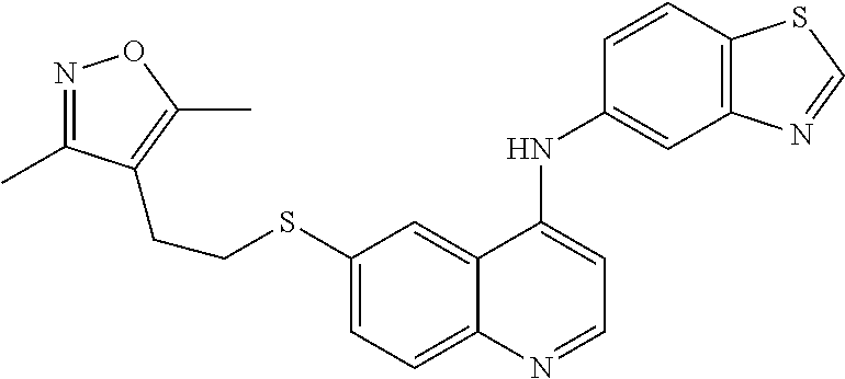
S(C1=CC=C2C(=C1)C(NC1=CC3=C(C=C1)SC=N3)=CC=N2)CCC1=C(C)ON=C1C
